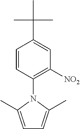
C1=CC(N2C(C)=CC=C2C)=C([NO2])C=C1C(C)(C)C
